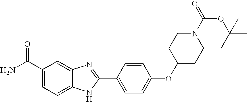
C12=CC(C(=O)N)=CC=C1NC(C1=CC=C(OC3CCN(C(=O)OC(C)(C)C)CC3)C=C1)=N2
